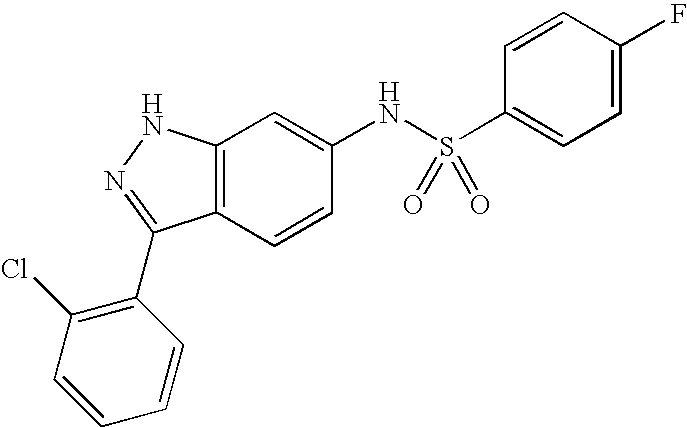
C12=C(C=CC(NS(C3=CC=C(F)C=C3)(=O)=O)=C1)C(C1=C(Cl)C=CC=C1)=NN2
